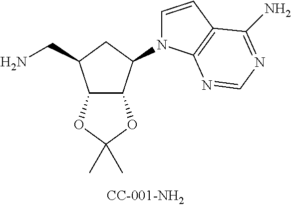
C12C(C(N3C=CC4=C3N=CN=C4N)CC1CN)OC(C)(C)O2
